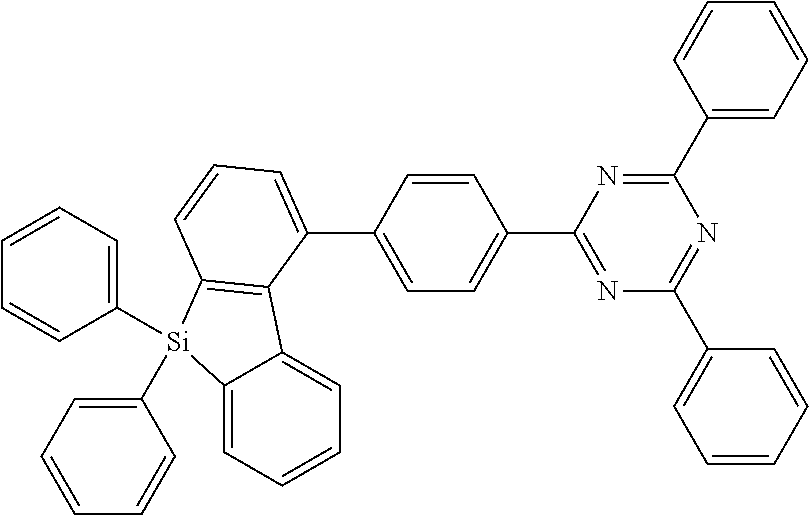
N1=C(C2=CC=C(C3=CC=CC4=C3C3=CC=CC=C3[Si]4(C3=CC=CC=C3)C3=CC=CC=C3)C=C2)N=C(C2=CC=CC=C2)N=C1C1=CC=CC=C1
